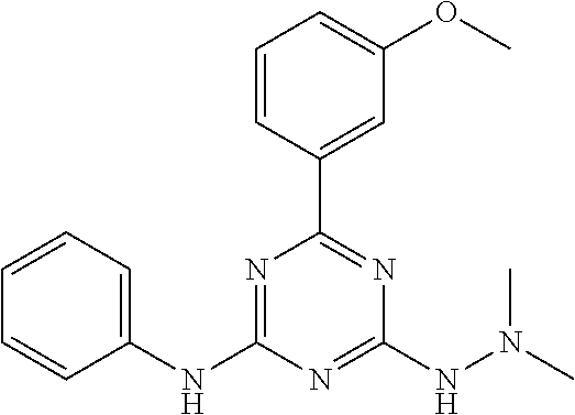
C1(NC2=NC(C3=CC(OC)=CC=C3)=NC(NN(C)C)=N2)=CC=CC=C1
